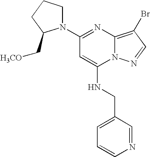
C1(N2CCCC2C[H3CO])=NC2=C(Br)C=NN2C(NCC2=CC=CN=C2)=C1
